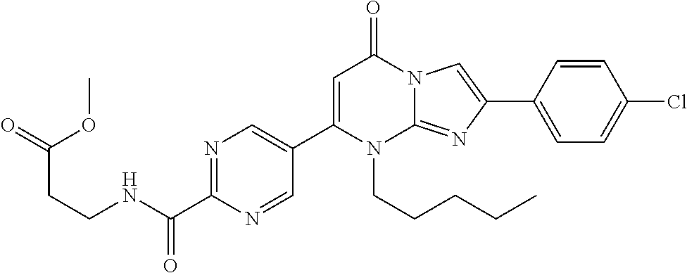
N1=C(C(NCCC(=O)OC)=O)N=CC(C2=CC(=O)N3C(=NC(C4=CC=C(Cl)C=C4)=C3)N2CCCCC)=C1
